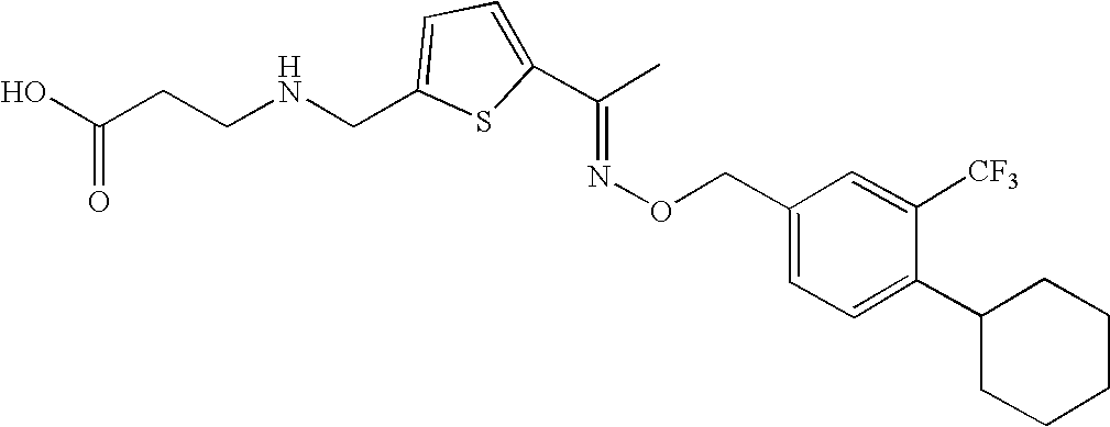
C1(C(C)=NOCC2=CC=C(C3CCCCC3)C([CF3])=C2)=CC=C(CNCCC(O)=O)S1
